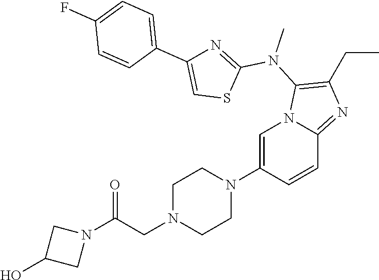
C1N(CC(N2CC(O)C2)=O)CCN(C2=CN3C(=NC(CC)=C3N(C)C3=NC(C4=CC=C(F)C=C4)=CS3)C=C2)C1
